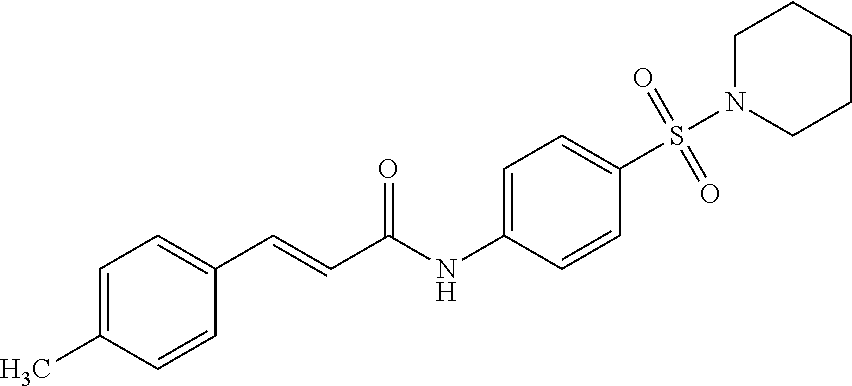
C1=C(C)C=CC(C=CC(NC2=CC=C(S(=O)(=O)N3CCCCC3)C=C2)=O)=C1
